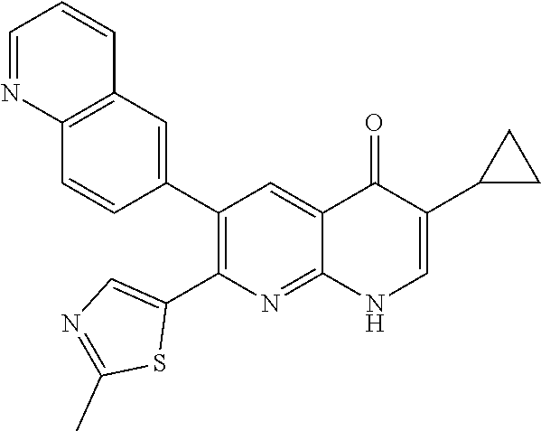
C12=C(C=C(C3=C(C4=CN=C(C)S4)N=C4C(=C3)C(=O)C(C3CC3)=CN4)C=C1)C=CC=N2
